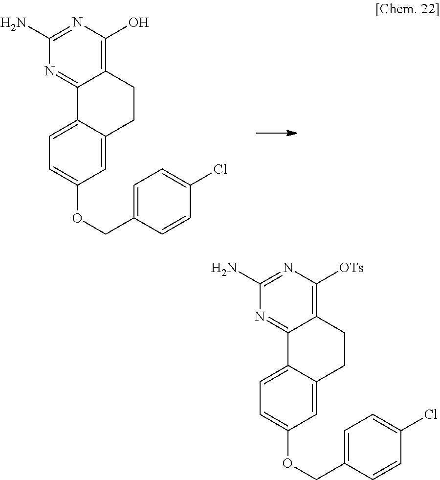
C1CC2=C(O)N=C(N)N=C2C2=CC=C(OCC3=CC=C(Cl)C=C3)C=C12.C1CC2=C([OTs])N=C(N)N=C2C2=CC=C(OCC3=CC=C(Cl)C=C3)C=C12
